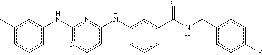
c1(C)cccc(Nc2nccc(Nc3cccc(C(NCc4ccc(F)cc4)=O)c3)n2)c1
